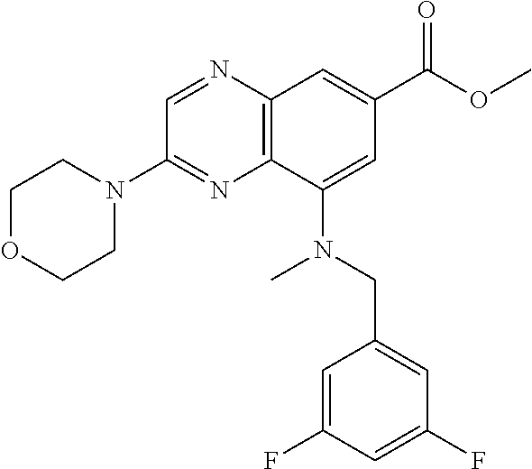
C12=C(C(N(CC3=CC(F)=CC(F)=C3)C)=CC(C(OC)=O)=C1)N=C(N1CCOCC1)C=N2
